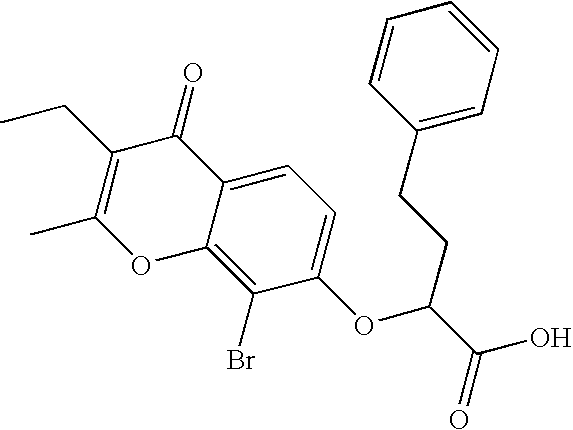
CC1=C(CC)C(=O)C2=CC=C(OC(C(O)=O)CCC3=CC=CC=C3)C(Br)=C2O1
